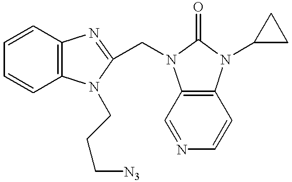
C1=CC2=C(C=C1)N(CCC[N3])C(CN1C3=C(N(C4CC4)C1=O)C=CN=C3)=N2
